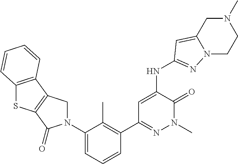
N(C1=CC(C2=C(C)C(N3CC4=C(C3=O)SC3=C4C=CC=C3)=CC=C2)=NN(C)C1=O)C1=NN2C(=C1)CN(C)CC2
